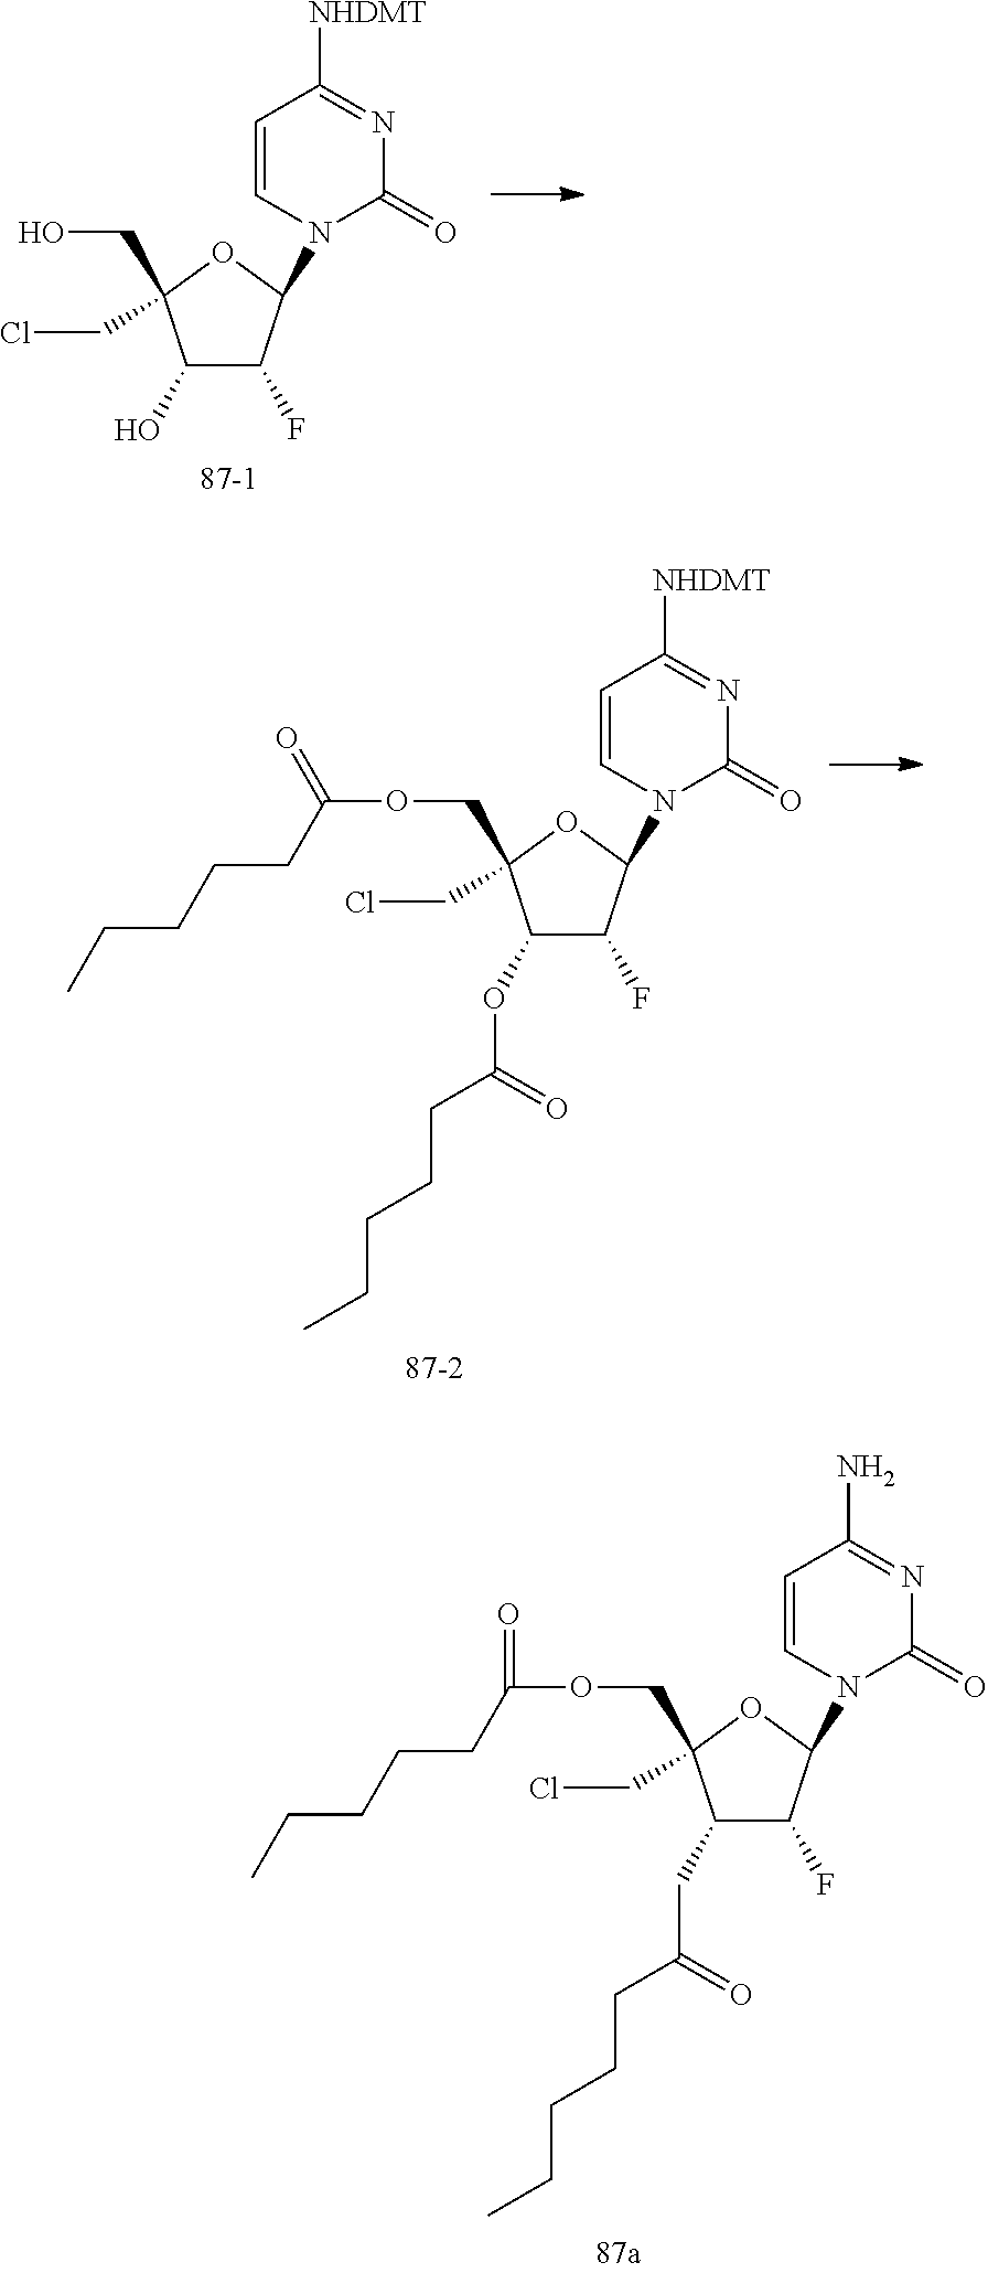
C1(O)C(F)C(N2C=CC([NHDMT])=NC2=O)OC1(CO)CCl.C1(CC(CCCCC)=O)C(F)C(N2C=CC(N)=NC2=O)OC1(COC(=O)CCCCC)CCl.C1(OC(CCCCC)=O)C(F)C(N2C=CC([NHDMT])=NC2=O)OC1(COC(CCCCC)=O)CCl
